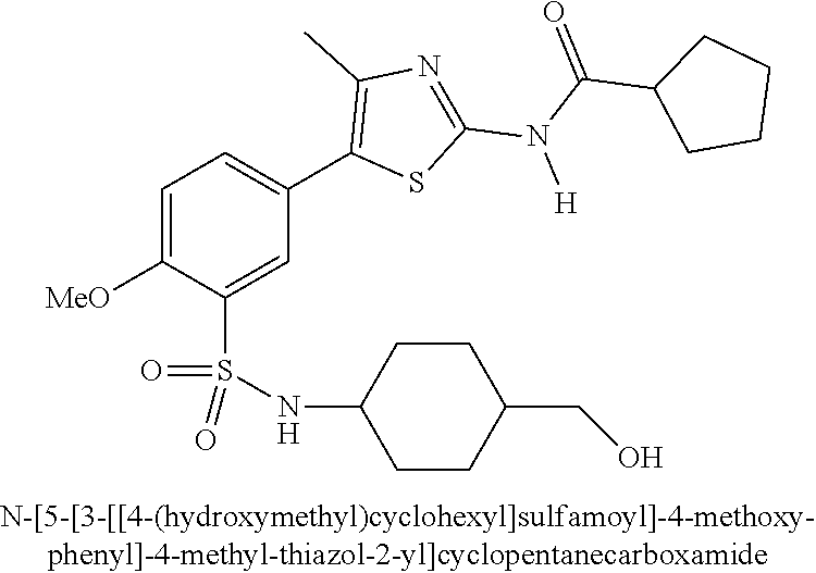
C1=C([OMe])C(S(NC2CCC(CO)CC2)(=O)=O)=CC(C2=C(C)N=C(N([H])C(C3CCCC3)=O)S2)=C1
